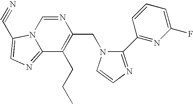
N1=CN2C(=NC=C2C#N)C(CCC)=C1CN1C(C2=NC(F)=CC=C2)=NC=C1
